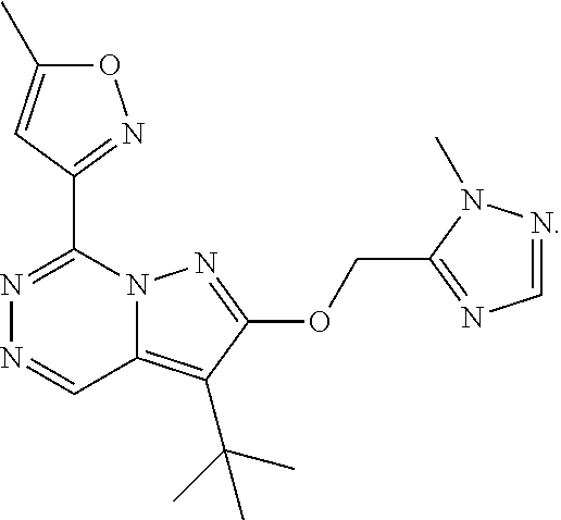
N12C(=C(C(C)(C)C)C(OCC3=NC=NN3C)=N1)C=NN=C2C1=NOC(C)=C1
